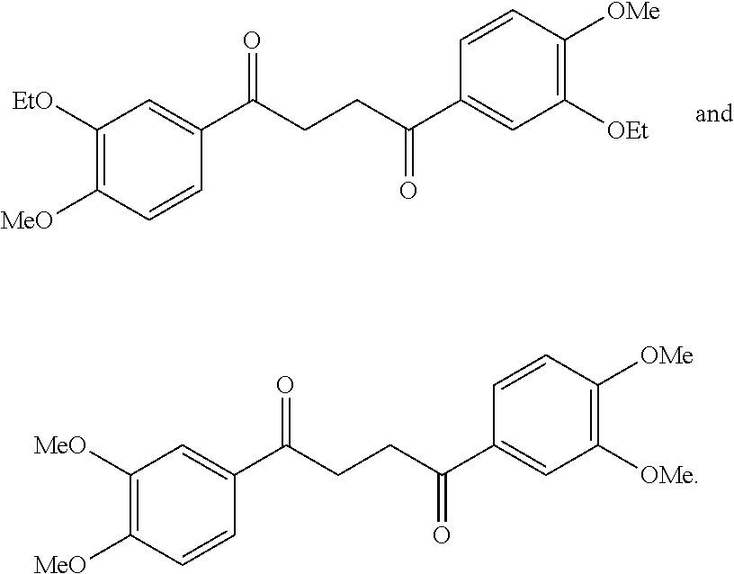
C1([EtO])=C([MeO])C=CC(C(CCC(C2=CC([OEt])=C([OMe])C=C2)=O)=O)=C1.C1([MeO])=C([MeO])C=CC(C(CCC(C2=CC([OMe])=C([OMe])C=C2)=O)=O)=C1
